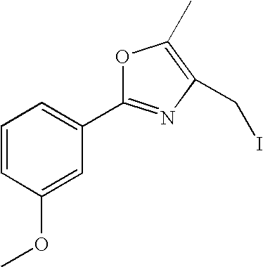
C1=CC(OC)=CC(C2=NC(CI)=C(C)O2)=C1
